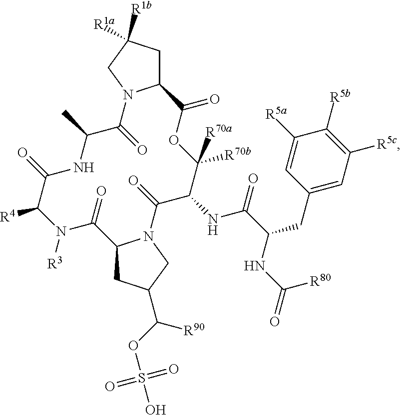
C12CC([R1a])([R1b])CN1C(=O)C(C)NC(=O)C([R4])N([R3])C(=O)C1CC(C(OS(O)(=O)=O)[R90])CN1C(=O)C(NC(C(NC(=O)[R80])CC1=CC([R5c])=C([R5b])C([R5a])=C1)=O)C([R70b])([R70a])OC2=O
